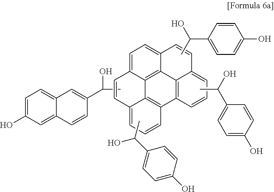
C1=C2C3=C4C(=C1)C=CC1=CC=CC(=C41)C1=C3C(=CC=C1)C=C2.CC(C1=CC=C(O)C=C1)O.CC(O)C1=CC=C(O)C=C1.CC(O)C1=CC2=CC=C(O)C=C2C=C1.CC(C1=CC=C(O)C=C1)O
